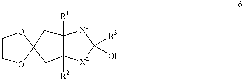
C12([R1])CC3(CC1([R2])[X2]C([R3])(O)[X1]2)OCCO3
